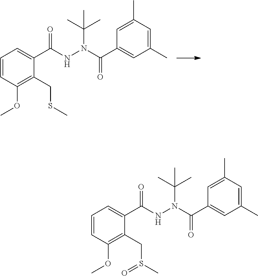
C1=CC(OC)=C(CS(C)=O)C(C(=O)NN(C(C2=CC(C)=CC(C)=C2)=O)C(C)(C)C)=C1.C1=CC(OC)=C(CSC)C(C(=O)NN(C(C2=CC(C)=CC(C)=C2)=O)C(C)(C)C)=C1
